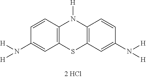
C1=CC2=C(C=C1N([H])[H])SC1=C(N2[H])C=CC(N([H])[H])=C1
